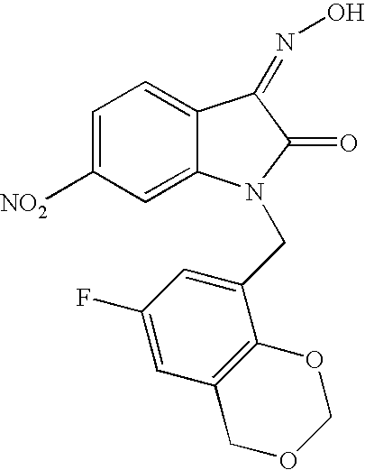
C1=C([NO2])C=C2C(=C1)C(=NO)C(=O)N2CC1=CC(F)=CC2=C1OCOC2
